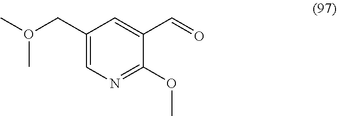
C1(CO(C)C)=CN=C(OC)C(C=O)=C1
